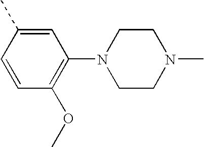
C1=CC(C)=CC(N2CCN(C)CC2)=C1OC
